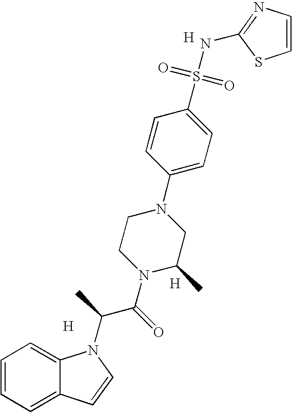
C1=CC=C2C(=C1)N(C(C(N1C(C)CN(C3=CC=C(S(=O)(=O)NC4=NC=CS4)C=C3)CC1)=O)C)C=C2.[H].[H].[H]
